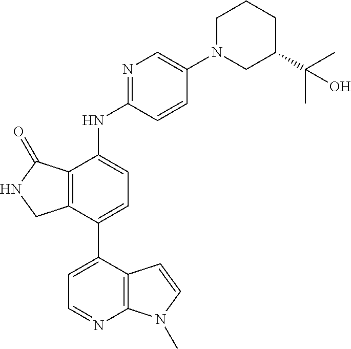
C12=C(C(=O)NC1)C(NC1=NC=C(N3CC(C(C)(C)O)CCC3)C=C1)=CC=C2C1=CC=NC2=C1C=CN2C
